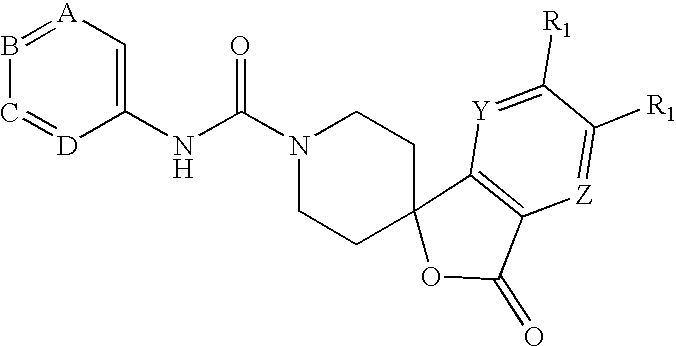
C1=[D]C(NC(N2CCC3(CC2)OC(=O)C2=C3[Y]=C([R1])C([R1])=[Z]2)=O)=C[A]=B1
